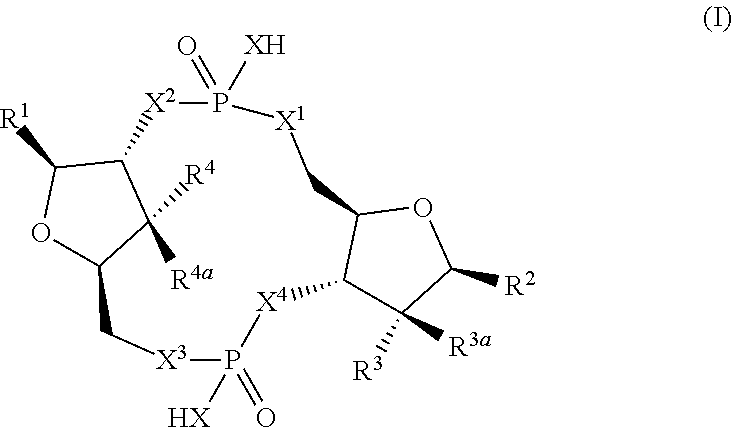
C12[X2]P(=O)([XH])[X1]CC3OC([R2])C([R3a])([R3])C3[X4]P(=O)([HX])[X3]CC(OC1[R1])C2([R4])[R4a]
